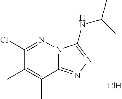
C1(Cl)=NN2C(=NN=C2NC(C)C)C(C)=C1C.Cl
